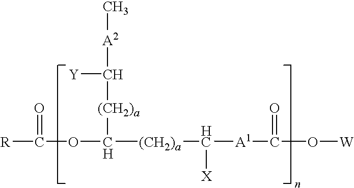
[R]C(OC([(CH2)a]C([Y])[A2]C)[(CH2)a]C([A1]C(O[W])=O)[X])=O
